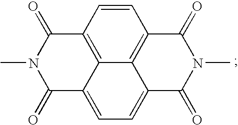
C1(=O)C2=CC=C3C4=C(C=CC(=C24)C(=O)N1C)C(=O)N(C)C3=O
